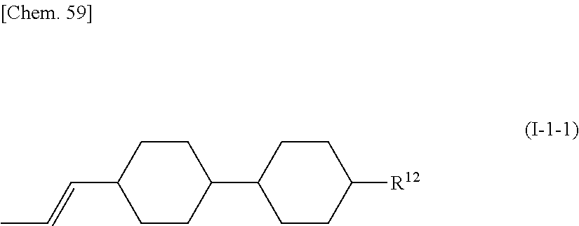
C(C1CCC(C2CCC([R12])CC2)CC1)=CC
